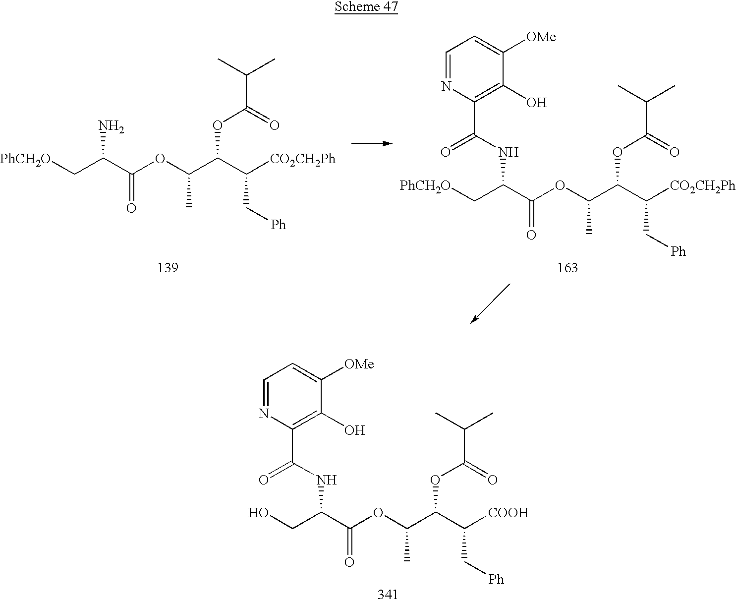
[PhCH2O]CC(C(OC(C(C(C[Ph])[CO2CH2Ph])OC(=O)C(C)C)C)=O)N.[PhCH2O]CC(C(OC(C(C(C[Ph])[CO2CH2Ph])OC(=O)C(C)C)C)=O)NC(C1=C(O)C([OMe])=CC=N1)=O.OCC(C(OC(C(C(C[Ph])[COOH])OC(=O)C(C)C)C)=O)NC(C1=C(O)C([OMe])=CC=N1)=O
